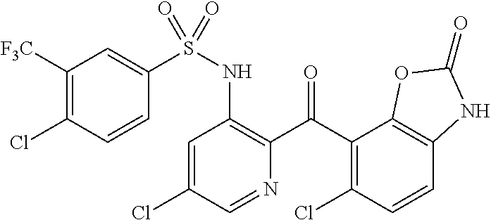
C1=C(Cl)C=NC(C(C2=C(Cl)C=CC3=C2OC(=O)N3)=O)=C1NS(=O)(C1=CC([F3C])=C(Cl)C=C1)=O
